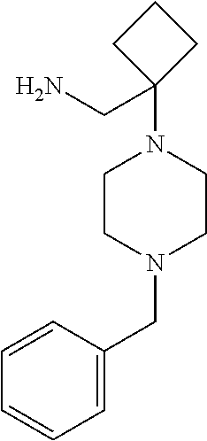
C1=CC(CN2CCN(C3(CN)CCC3)CC2)=CC=C1
